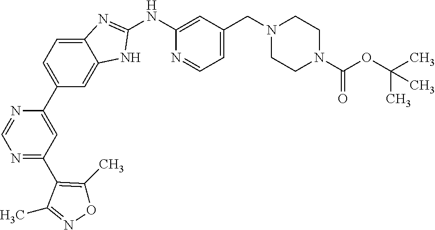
C1(C2=CC=C3C(=C2)NC(NC2=CC(CN4CCN(C(=O)OC(C)(C)C)CC4)=CC=N2)=N3)=CC(C2=C(C)ON=C2C)=NC=N1
